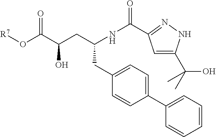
C1=CC=CC=C1C1=CC=C(CC(CC(C(O[R7])=O)O)NC(=O)C2=NNC(C(C)(O)C)=C2)C=C1
